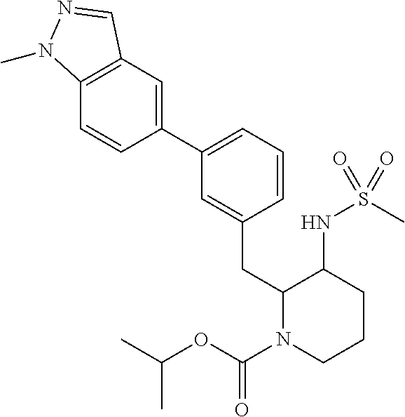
C12=C(C=C(C3=CC=CC(CC4N(C(OC(C)C)=O)CCCC4NS(=O)(C)=O)=C3)C=C1)C=NN2C
